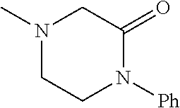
N1(C)CCN([Ph])C(=O)C1
